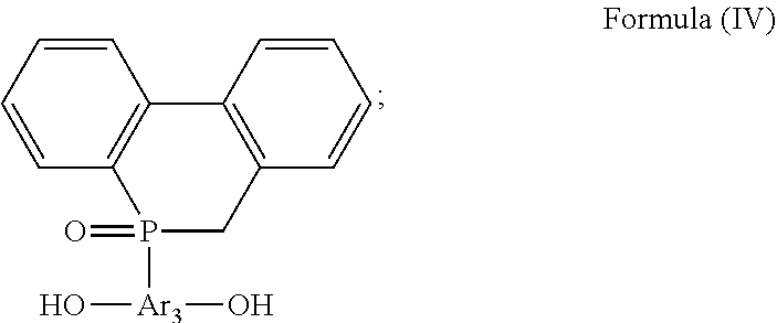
P1(=O)([Ar3](O)O)CC2=C(C3=C1C=CC=C3)C=CC=C2
